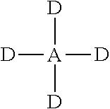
[D][A]([D])([D])[D]
